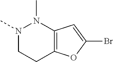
N1(C)CCC2=C(N1C)C=C(Br)O2
